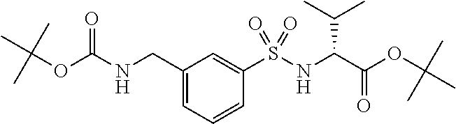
C1(CNC(OC(C)(C)C)=O)=CC=CC(S(NC(C(OC(C)(C)C)=O)C(C)C)(=O)=O)=C1
